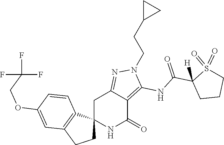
C12(NC(=O)C3=C(NC(C4([H])CCCS4(=O)=O)=O)N(CCC4CC4)N=C3C1)CCC1=C2C=CC(OCC(F)(F)F)=C1
